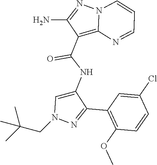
C1(C2=NN(CC(C)(C)C)C=C2NC(C2=C3N(N=C2N)C=CC=N3)=O)=C(OC)C=CC(Cl)=C1
